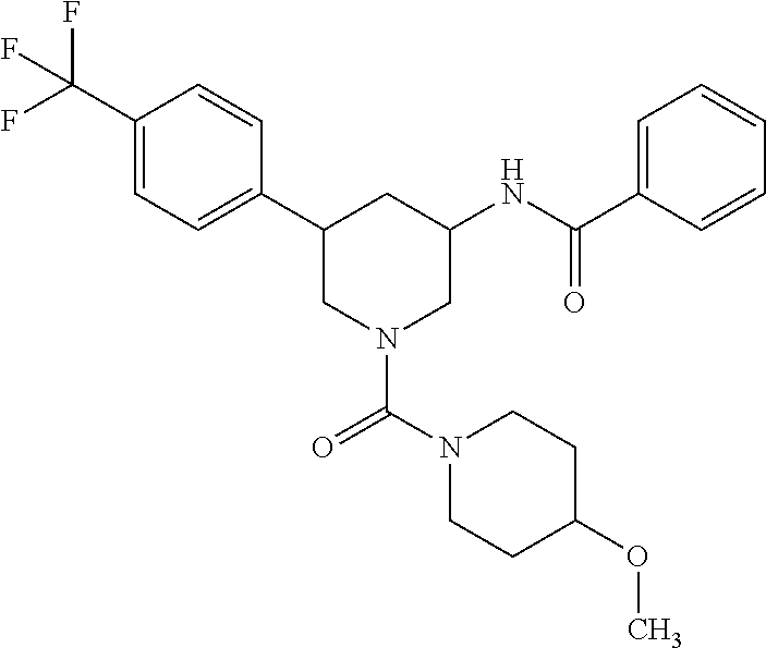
C1(C(F)(F)F)=CC=C(C2CN(C(N3CCC(OC)CC3)=O)CC(NC(C3=CC=CC=C3)=O)C2)C=C1
